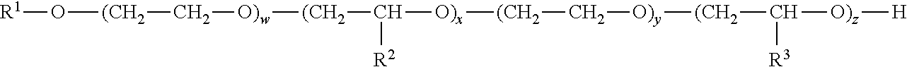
O([R1])[(CH2]C[O)w][(CH2]C([O)x][(CH2]C[O)y][(CH2]C([O)z][H])[R3])[R2]
